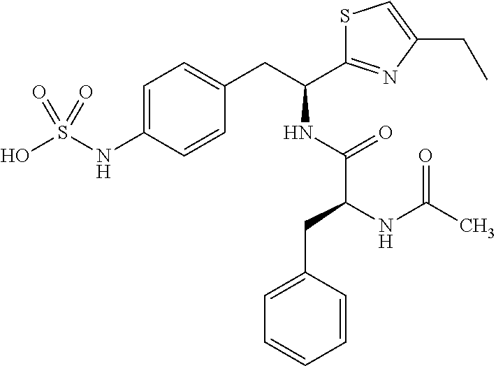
C1=C(NS(O)(=O)=O)C=CC(CC(C2=NC(CC)=CS2)NC(C(CC2=CC=CC=C2)NC(C)=O)=O)=C1
